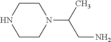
C1CNCCN1C(CN)C
